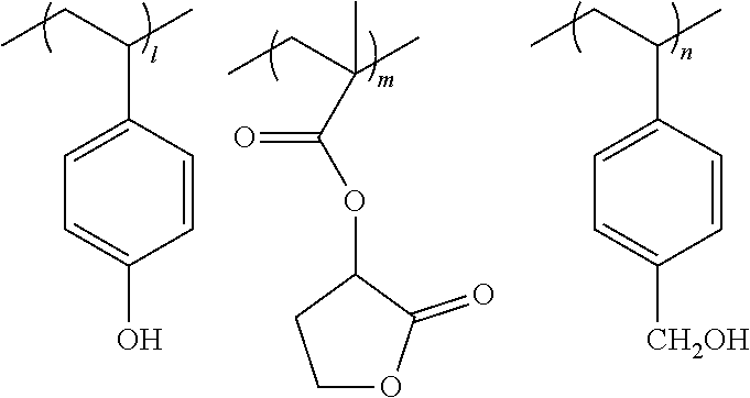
C1=CC(C(CC)C)=CC=C1O.C1=CC(C(CC)C)=CC=C1[CH2OH].C(C(CC)(C)C)(OC1CCOC1=O)=O
